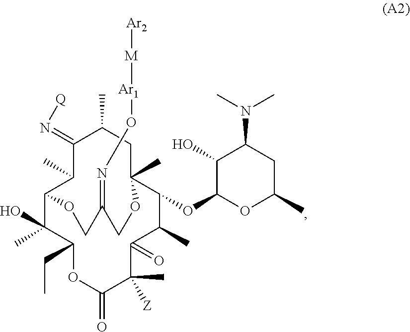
C1(O)C(OC2C(C)C(=O)C(C)([Z])C(=O)OC(CC)C(O)(C)C3C(C)C(=N[Q])C(C)CC2(C)OCC(=NO[Ar1][M][Ar2])CO3)OC(C)CC1N(C)C
